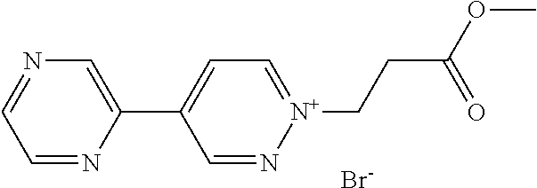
C1=N[N+](CCC(OC)=O)=CC=C1C1=CN=CC=N1.[Br-]
